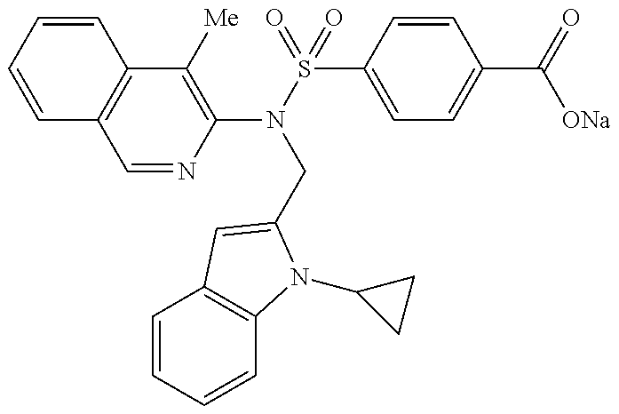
C1(N(S(=O)(C2=CC=C(C(=O)[ONa])C=C2)=O)CC2=CC3=C(C=CC=C3)N2C2CC2)=C([Me])C2=C(C=N1)C=CC=C2
